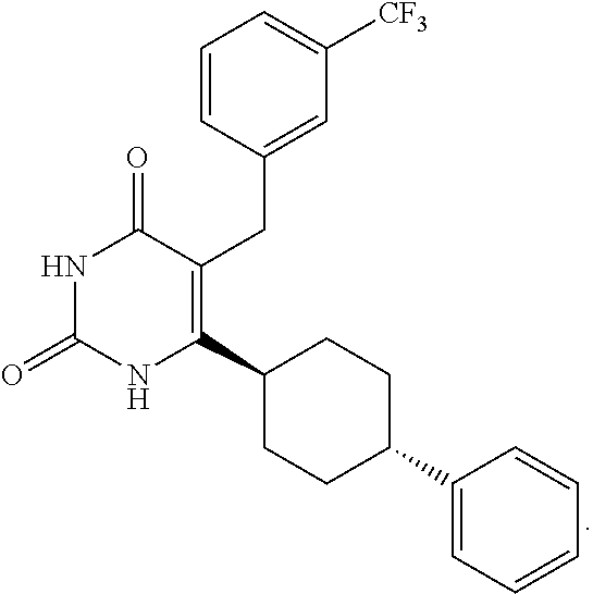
N1C(=O)NC(C2CCC(C3=CC=CC=C3)CC2)=C(CC2=CC([CF3])=CC=C2)C1=O
